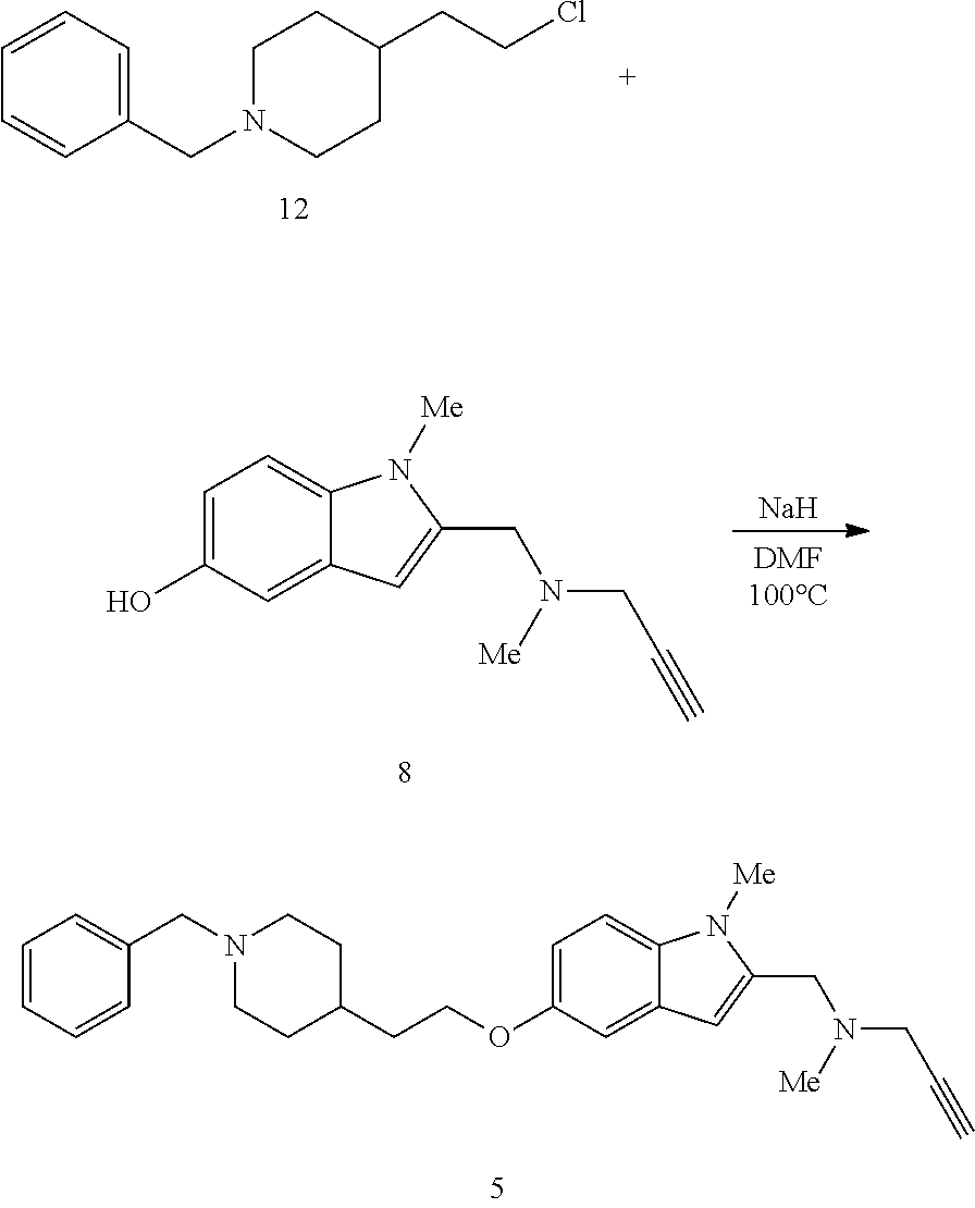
[Na].C1=C(O)C=C2C(=C1)N([Me])C(CN(CC#C)[Me])=C2.C1=C(OCCC2CCN(CC3=CC=CC=C3)CC2)C=C2C(=C1)N([Me])C(CN(CC#C)[Me])=C2.C1=CC=C(CN2CCC(CCCl)CC2)C=C1
